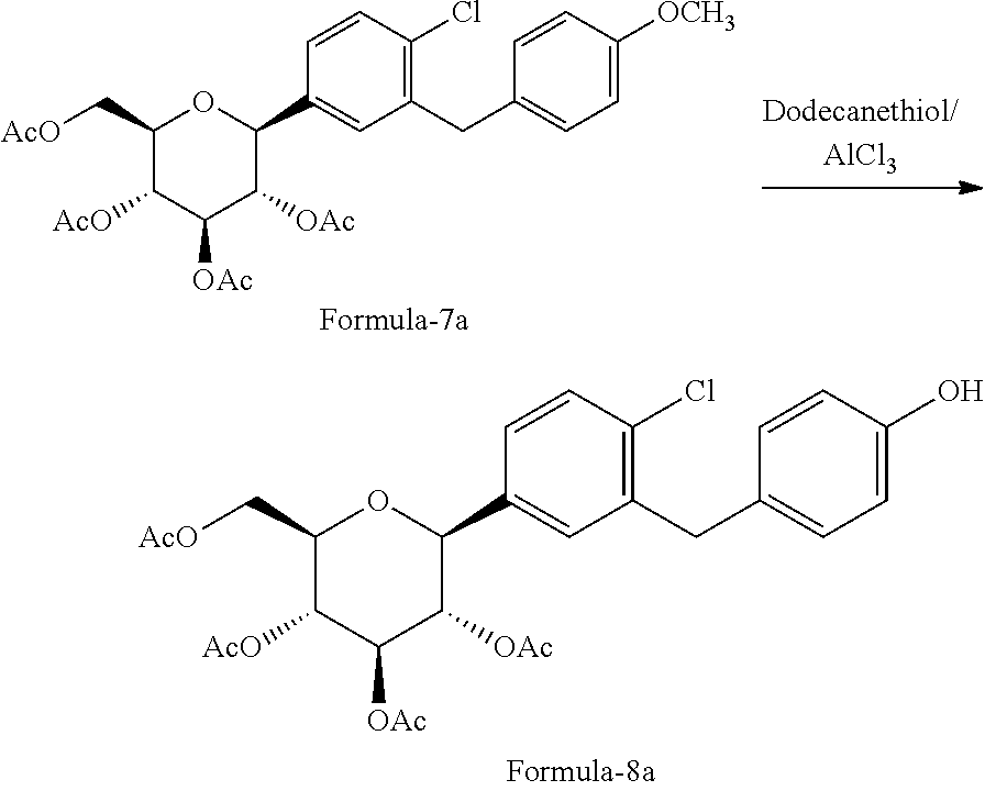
C1(C[AcO])C([AcO])C([OAc])C([OAc])C(C2=CC(CC3=CC=C(O)C=C3)=C(Cl)C=C2)O1.C1(C[AcO])C([AcO])C([OAc])C([OAc])C(C2=CC(CC3=CC=C([OCH3])C=C3)=C(Cl)C=C2)O1
